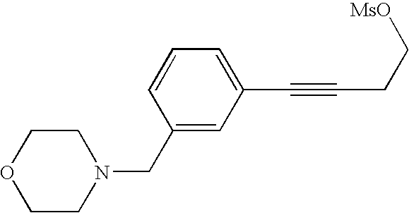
C1(CN2CCOCC2)=CC(C#CCC[MsO])=CC=C1
